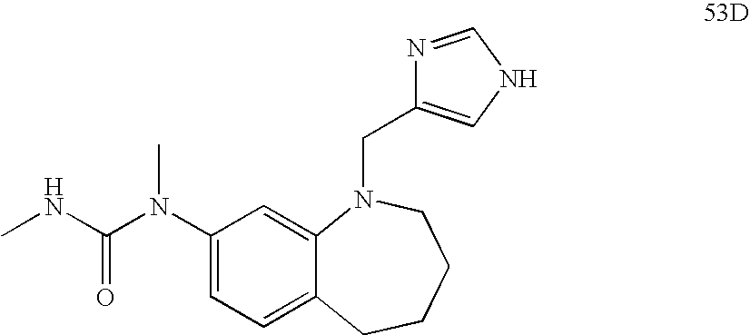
C1(N(C)C(=O)NC)=CC=C2C(=C1)N(CC1=CNC=N1)CCCC2
